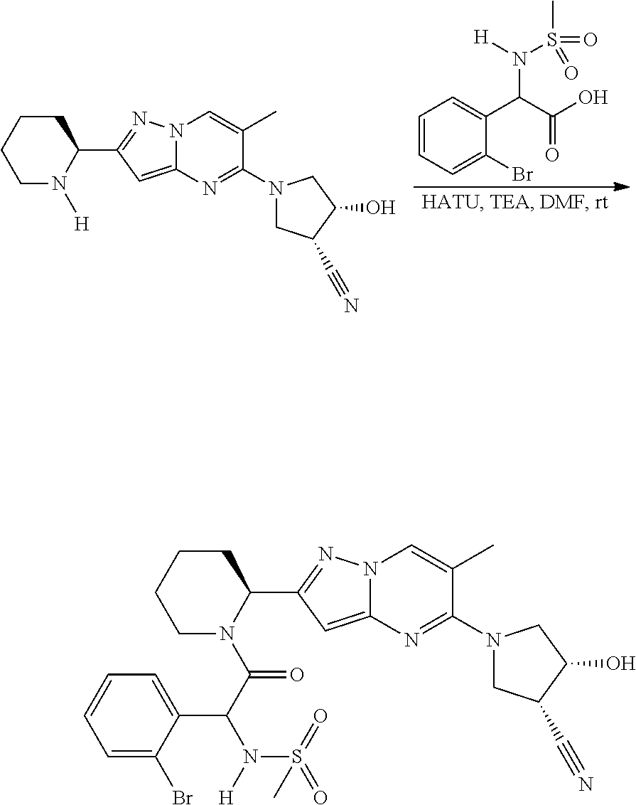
C1=CC=C(Br)C(C(C(O)=O)N([H])S(=O)(C)=O)=C1.C1N([H])C(C2=NN3C(=C2)N=C(N2CC(C#N)C(O)C2)C(C)=C3)CCC1.C1N(C(C(N([H])S(=O)(=O)C)C2=CC=CC=C2Br)=O)C(C2=NN3C(=C2)N=C(N2CC(C#N)C(O)C2)C(C)=C3)CCC1
